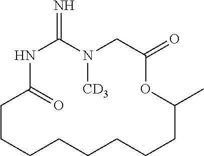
N1C(=N)N([CD3])CC(=O)OC(C)CCCCCCCCC1=O
